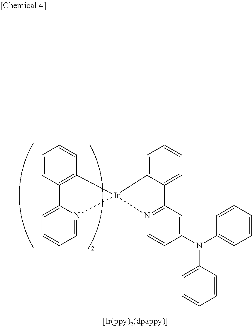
C12=C(C=CC=C1)[Ir]1(N3=CC=CC=C23)C2=CC=CC=C2C2=N1C=CC(N(C1=CC=CC=C1)C1=CC=CC=C1)=C2
